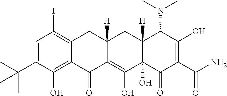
C1=C(C(C)(C)C)C(O)=C2C(=C1I)CC1([H])C(=C(O)C3(O)C([H])(C1)C(N(C)C)C(O)=C(C(N)=O)C3=O)C2=O
